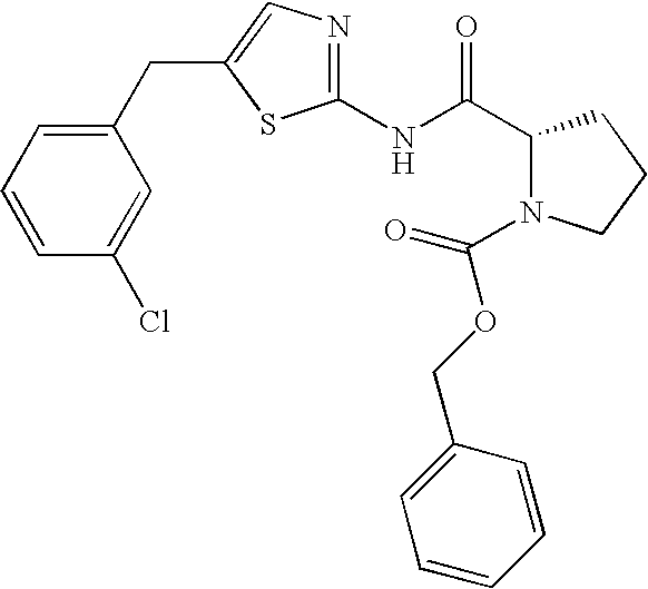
C1(NC(C2N(C(OCC3=CC=CC=C3)=O)CCC2)=O)=NC=C(CC2=CC=CC(Cl)=C2)S1
